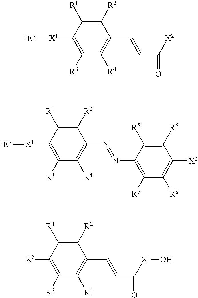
C1([R2])=C([R1])C([X1]O)=C([R3])C([R4])=C1C=CC([X2])=O.C1([R2])=C([R1])C([X1]O)=C([R3])C([R4])=C1N=NC1=C([R7])C([R8])=C([X2])C([R6])=C1[R5].C1([R2])=C([R1])C([X2])=C([R3])C([R4])=C1C=CC([X1]O)=O
